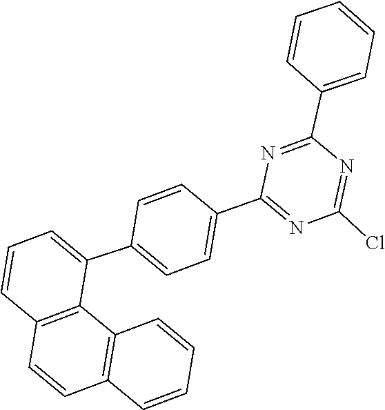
C1=CC(C2=NC(Cl)=NC(C3=CC=CC=C3)=N2)=CC=C1C1=CC=CC2=C1C1=C(C=C2)C=CC=C1
